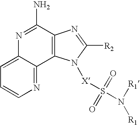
C12=C(C(N)=NC3=CC=CN=C13)N=C([R2])N2[X]S(N([R1])[R1])(=O)=O
